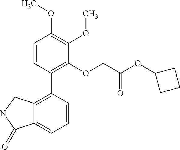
C12=C(C3=C(OCC(OC4CCC4)=O)C(OC)=C(OC)C=C3)C=CC=C1C(=O)NC2
